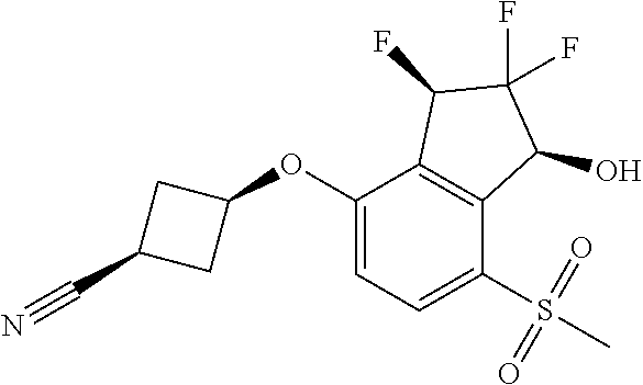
O(C1=CC=C(S(C)(=O)=O)C2=C1C(F)C(F)(F)C2O)C1CC(C#N)C1
